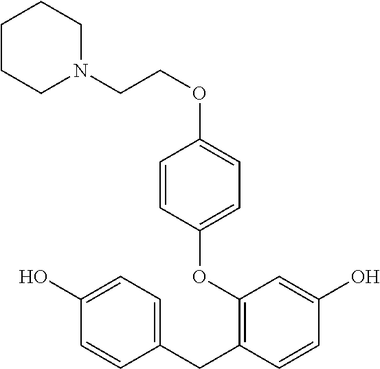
C1=CC(CC2=C(OC3=CC=C(OCCN4CCCCC4)C=C3)C=C(O)C=C2)=CC=C1O
